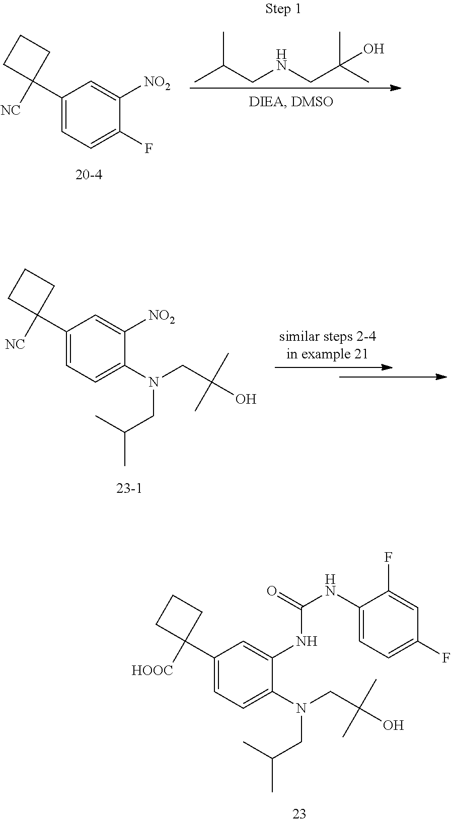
C1(C2([NC])CCC2)=CC=C(F)C([NO2])=C1.CC(CNCC(C)(C)O)C.C1(C2([HOOC])CCC2)=CC=C(N(CC(O)(C)C)CC(C)C)C(NC(NC2=CC=C(F)C=C2F)=O)=C1.C1(C2([NC])CCC2)=CC=C(N(CC(O)(C)C)CC(C)C)C([NO2])=C1
